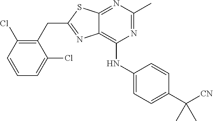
C1(CC2=NC3=C(NC4=CC=C(C([CN])(C)C)C=C4)N=C(C)N=C3S2)=C(Cl)C=CC=C1Cl
